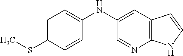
C1(NC2=CC=C(SC)C=C2)=CC2=C(N=C1)NC=C2
